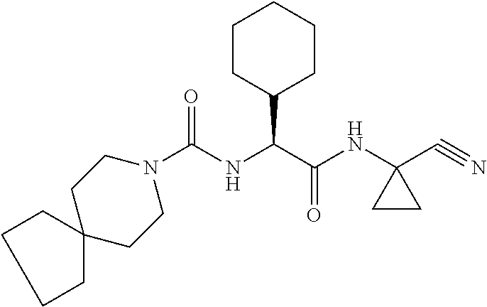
C(NC(C(NC1(C#N)CC1)=O)C1CCCCC1)(N1CCC2(CCCC2)CC1)=O
